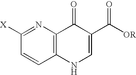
C1([X])=NC2=C(C=C1)NC=C(C([OR])=O)C2=O
